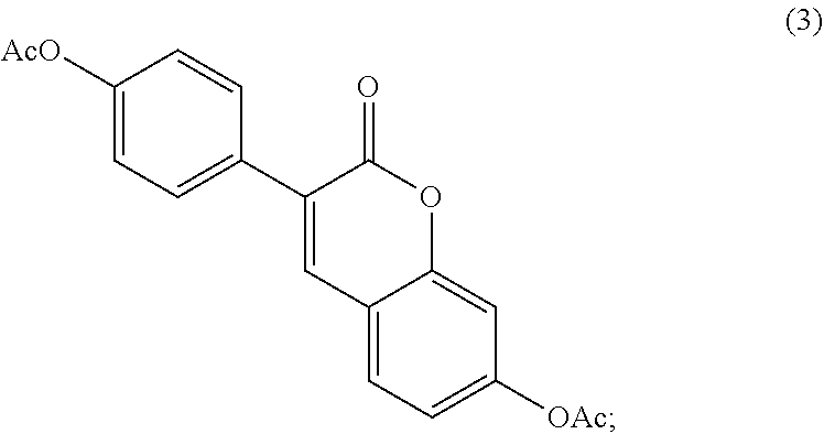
C1([AcO])=CC=C(C2=CC3=CC=C([OAc])C=C3OC2=O)C=C1
